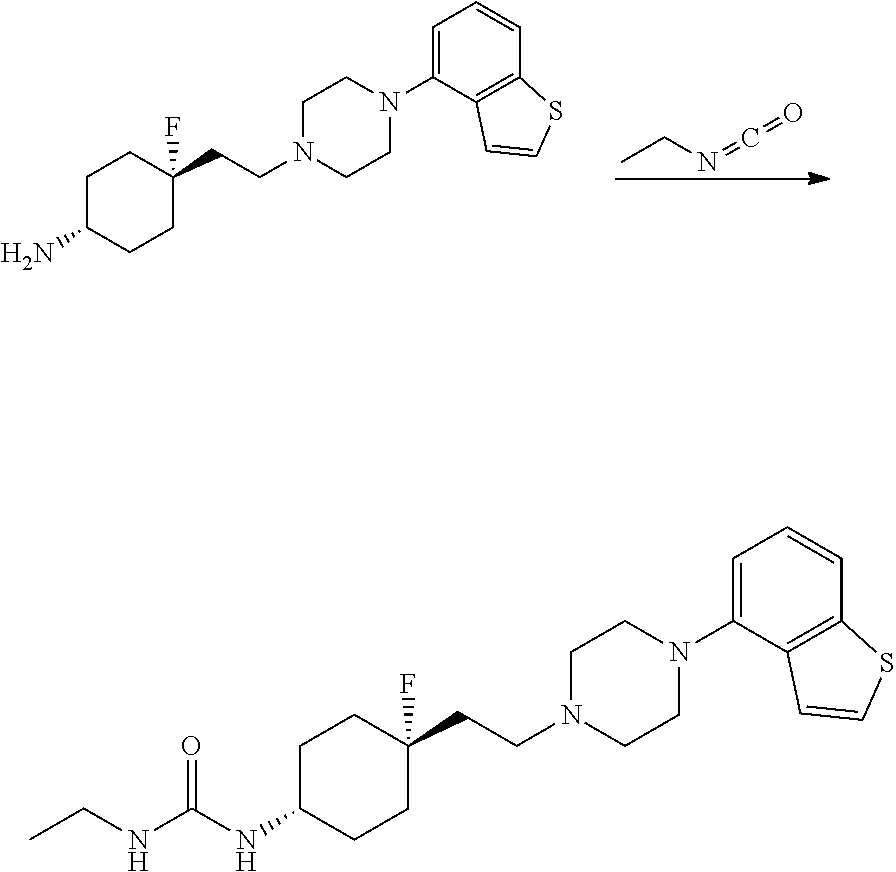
C1C(N)CCC(CCN2CCN(C3=CC=CC4=C3C=CS4)CC2)(F)C1.CCN=C=O.C1C(NC(=O)NCC)CCC(CCN2CCN(C3=CC=CC4=C3C=CS4)CC2)(F)C1
